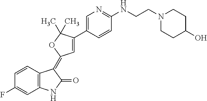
C1=CC2=C(C=C1F)NC(=O)C2=C1C=C(C2=CN=C(NCCN3CCC(O)CC3)C=C2)C(C)(C)O1
